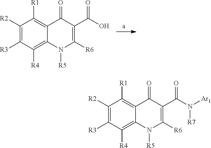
C1([R2])=C([R3])C([R4])=C2C(=C1[R1])C(=O)C(C(O)=O)=C([R6])N2[R5].C1([R2])=C([R3])C([R4])=C2C(=C1[R1])C(=O)C(C(N([R7])[Ar1])=O)=C([R6])N2[R5]
